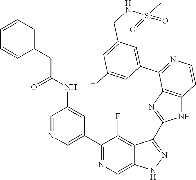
C1=NC=C(C2=NC=C3C(=C2F)C(C2=NC4=C(N2)C=CN=C4C2=CC(CNS(C)(=O)=O)=CC(F)=C2)=NN3)C=C1NC(CC1=CC=CC=C1)=O
